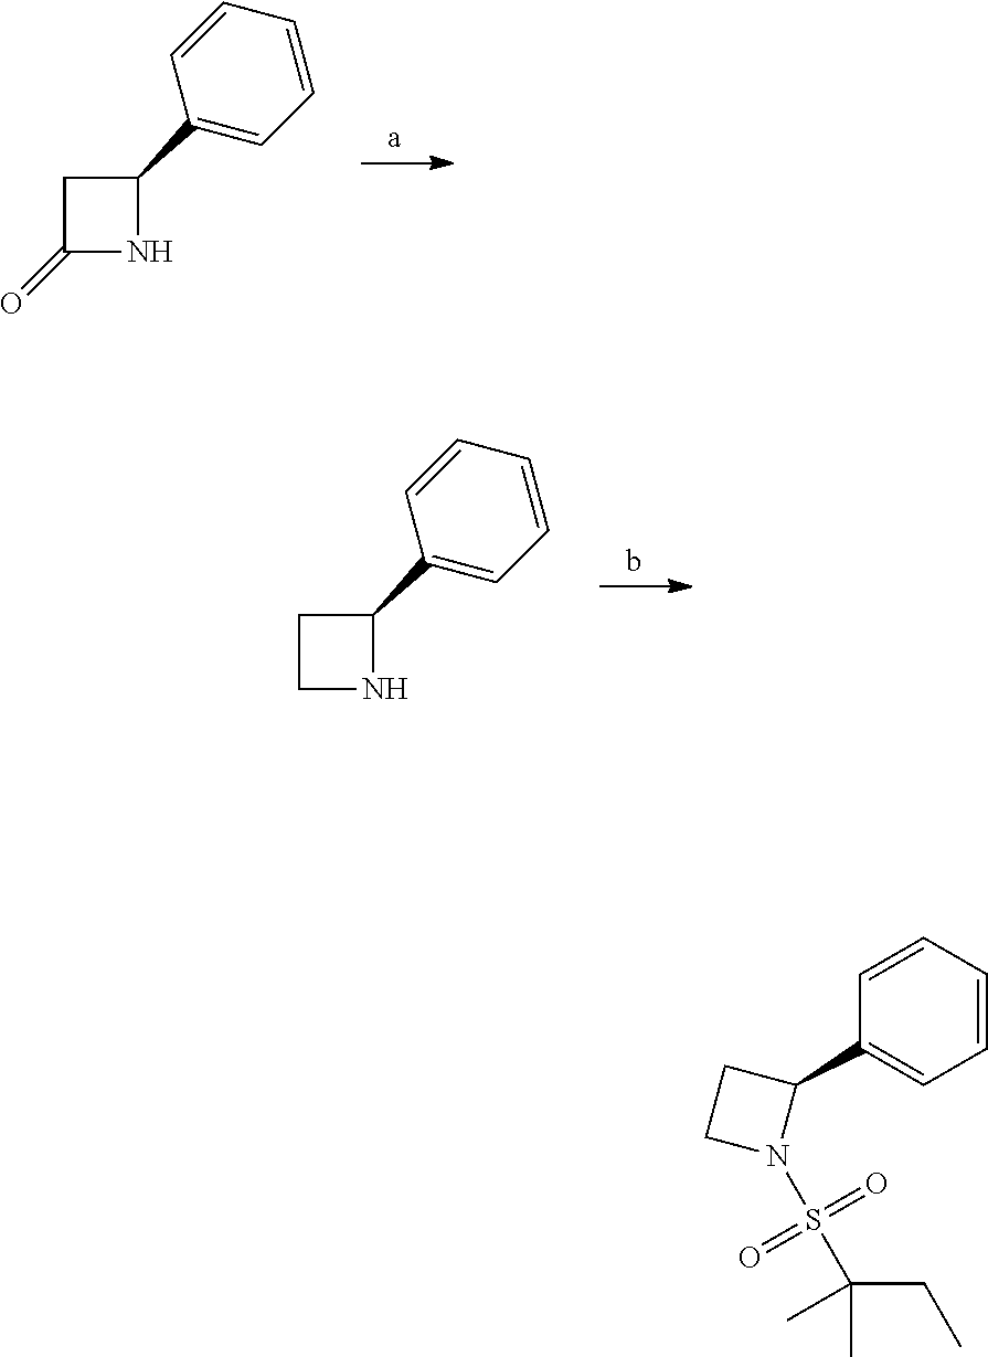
C1(C2=CC=CC=C2)CC(=O)N1.C1(C2=CC=CC=C2)CCN1.C1=CC(C2CCN2S(=O)(=O)C(CC)(C)C)=CC=C1
